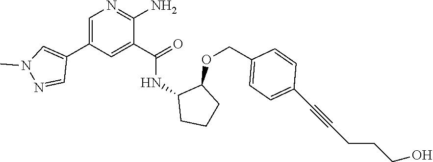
C1=C(C2=CN(C)N=C2)C=C(C(=O)NC2CCCC2OCC2=CC=C(C#CCCCO)C=C2)C(N)=N1
